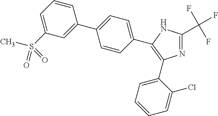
N1=C(C(F)(F)F)NC(C2=CC=C(C3=CC(S(C)(=O)=O)=CC=C3)C=C2)=C1C1=CC=CC=C1Cl
